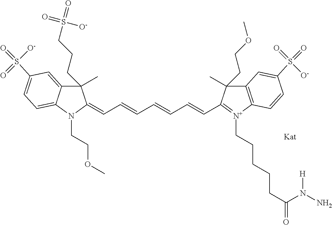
C1(C)(CCCS(=O)(=O)[O-])C2=CC(S(=O)([O-])=O)=CC=C2N(CCOC)C1=CC=CC=CC=CC1=[N+](CCCCCC(=O)N(N)[H])C2=C(C1(C)CCOC)C=C(S(=O)(=O)[O-])C=C2
